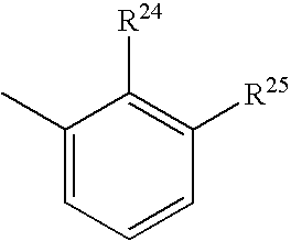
C1(C)=CC=CC([R25])=C1[R24]
